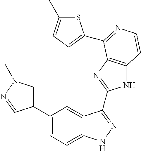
C1(C2=CN(C)N=C2)=CC=C2C(=C1)C(C1=NC3=C(N1)C=CN=C3C1=CC=C(C)S1)=NN2
